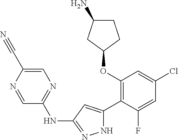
C1(OC2=C(C3=CC(NC4=NC=C(C#N)N=C4)=NN3)C(F)=CC(Cl)=C2)CCC(N)C1
